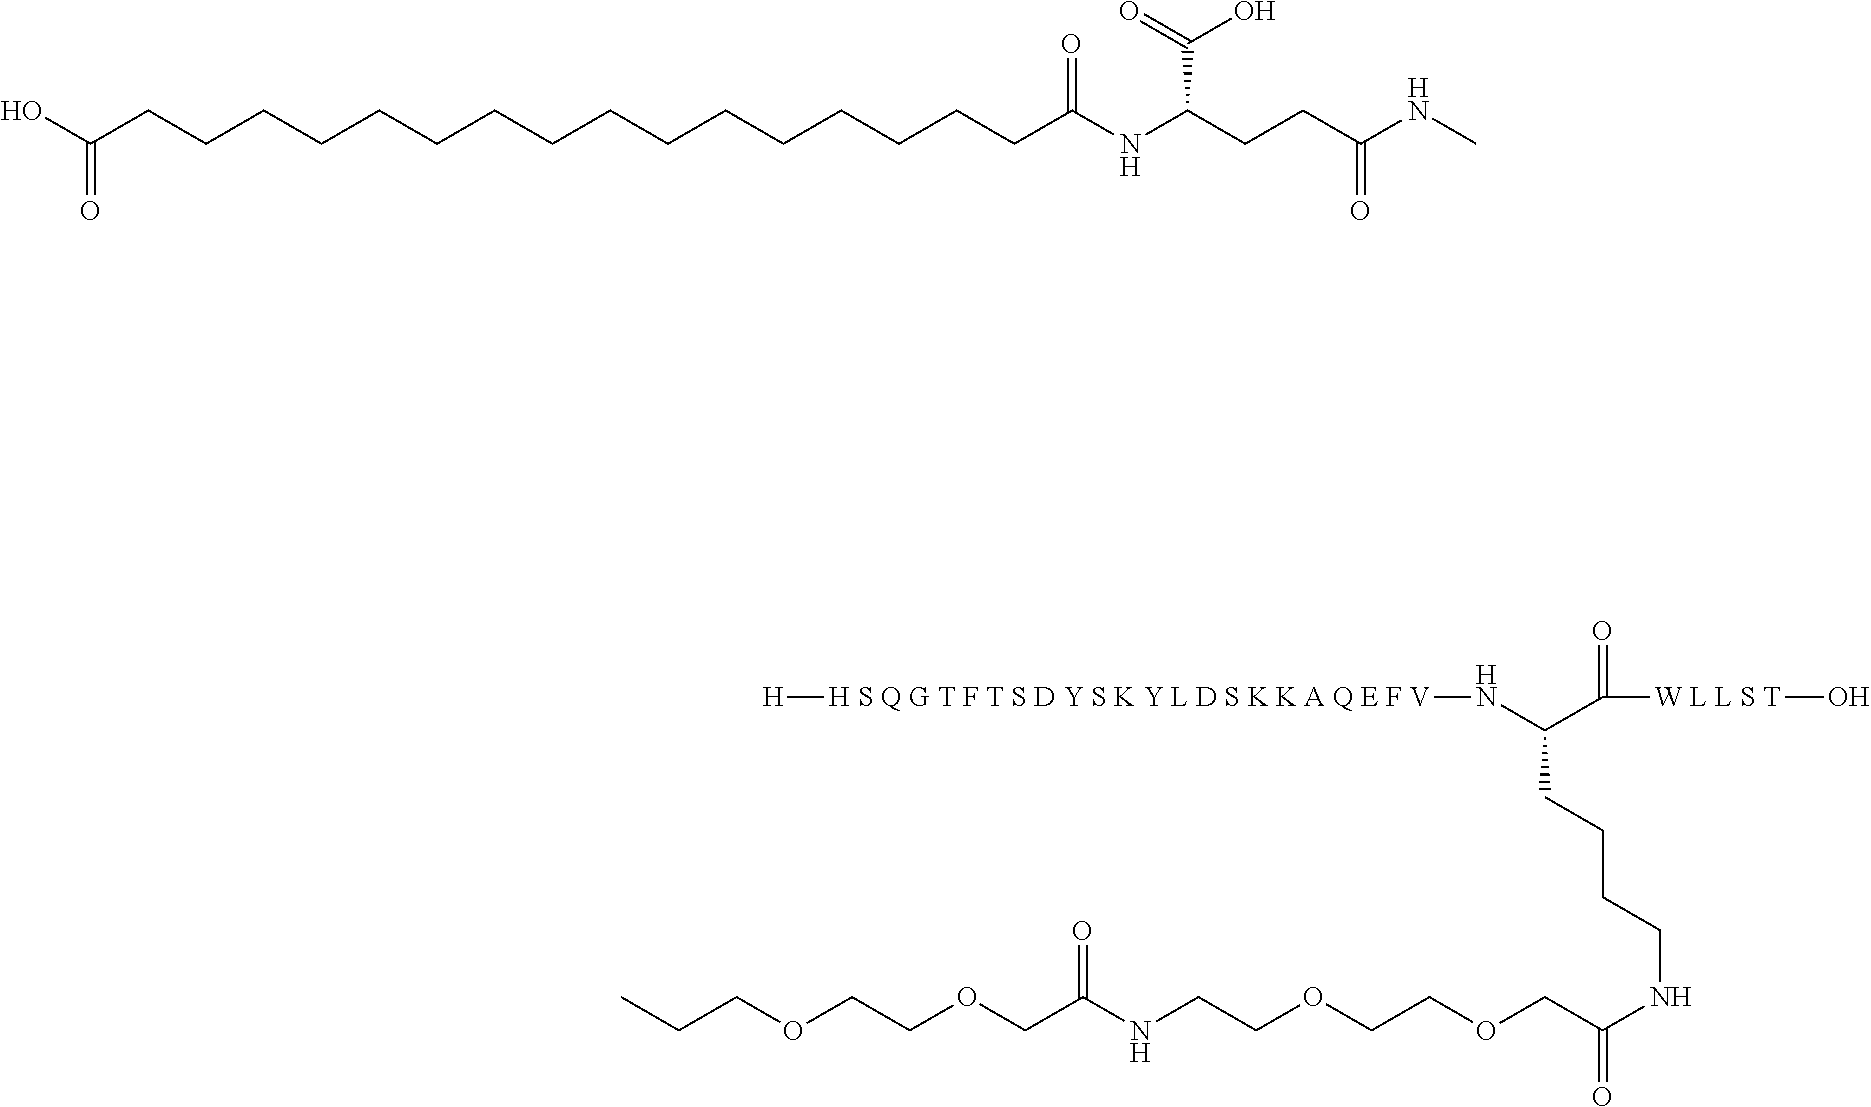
CNC(CCC(NC(CCCCCCCCCCCCCCCCC(O)=O)=O)C(=O)O)=O.N(C(C(=O)[W L L S T]O)CCCCNC(COCCOCCNC(COCCOCCC)=O)=O)[H S Q G T F T S D Y S K Y L D S K K A Q E F V][H]
